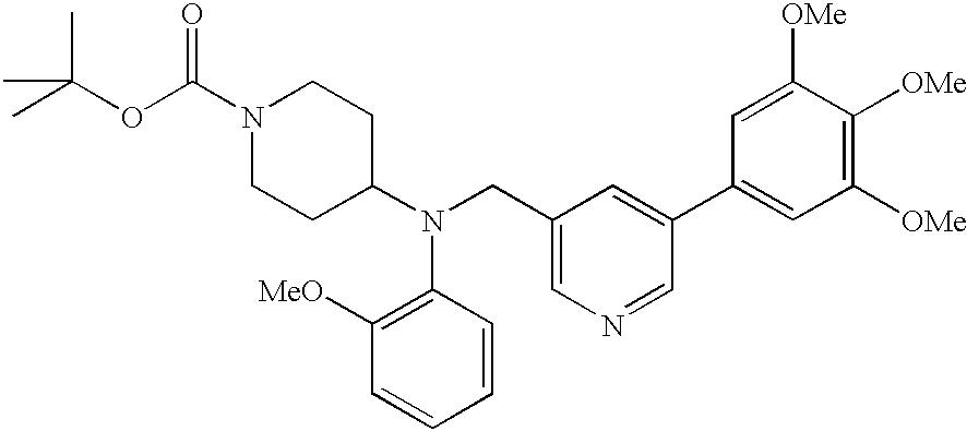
C1=CC(N(C2CCN(C(OC(C)(C)C)=O)CC2)CC2=CN=CC(C3=CC([OMe])=C([OMe])C([OMe])=C3)=C2)=C([MeO])C=C1
